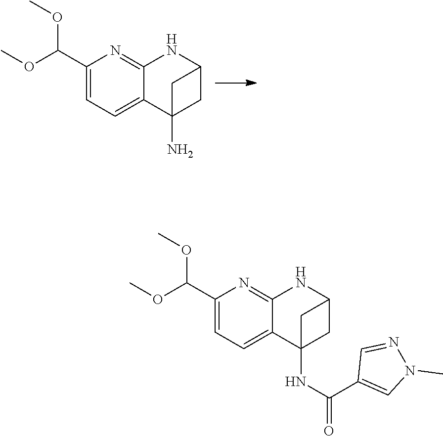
C1(C(OC)OC)=CC=C2C(=N1)NC1CC2(N)C1.C1(C(OC)OC)=CC=C2C(=N1)NC1CC2(NC(C2=CN(C)N=C2)=O)C1
